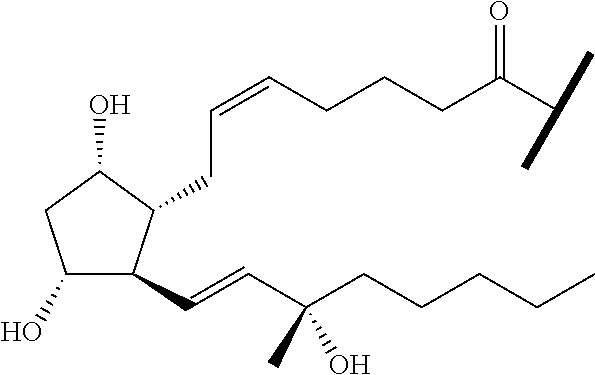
C1(O)C(C=CC(CCCCC)(O)C)C(CC=CCCCC(C(C)C)=O)C(O)C1
